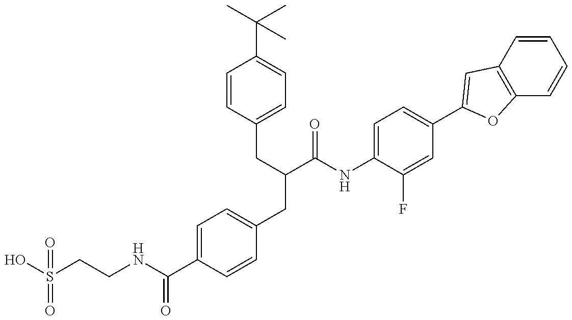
OS(CCNC(C1=CC=C(CC(C(NC2=CC=C(C3=CC4=C(C=CC=C4)O3)C=C2F)=O)CC2=CC=C(C(C)(C)C)C=C2)C=C1)=O)(=O)=O
